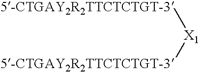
[5-CTGAY2R2TTCTCTGT-3][X1][5-CTGAY2R2TTCTCTGT-3]
